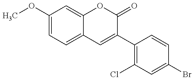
COC1=CC=C2C(=C1)OC(=O)C(C1=C(Cl)C=C(Br)C=C1)=C2
